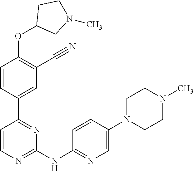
O(C1=C(C#N)C=C(C2=NC(NC3=NC=C(N4CCN(C)CC4)C=C3)=NC=C2)C=C1)C1CN(C)CC1
